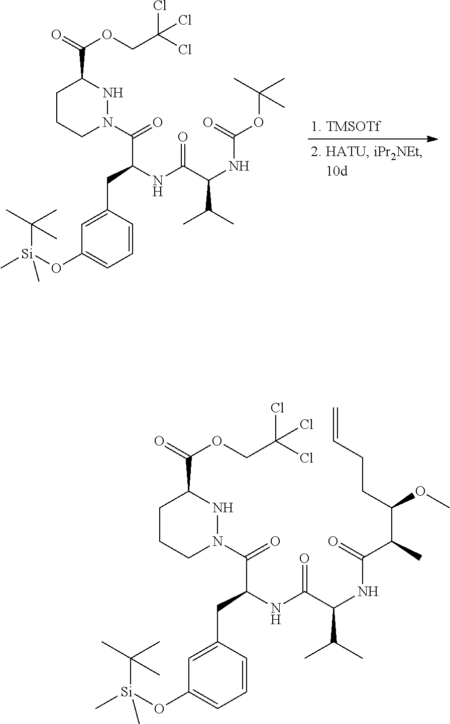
C1CCN(C(=O)C(NC(C(NC(OC(C)(C)C)=O)C(C)C)=O)CC2=CC(O[Si](C)(C(C)(C)C)C)=CC=C2)NC1C(=O)OCC(Cl)(Cl)Cl.C1CCN(C(=O)C(NC(C(NC(C(C(CCC=C)OC)C)=O)C(C)C)=O)CC2=CC(O[Si](C)(C(C)(C)C)C)=CC=C2)NC1C(=O)OCC(Cl)(Cl)Cl
